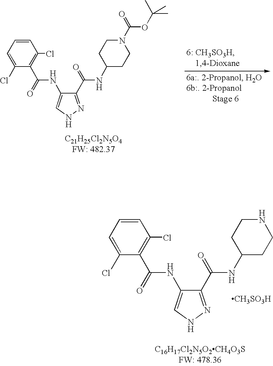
C1=CC=C(Cl)C(C(=O)NC2=CNN=C2C(=O)NC2CCNCC2)=C1Cl.[CH3SO3H].C1=CC=C(Cl)C(C(=O)NC2=CNN=C2C(=O)NC2CCN(C(OC(C)(C)C)=O)CC2)=C1Cl
